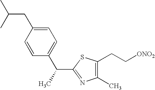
C1=C(CC(C)C)C=CC(C(C)C2=NC(C)=C(CC[ONO2])S2)=C1
